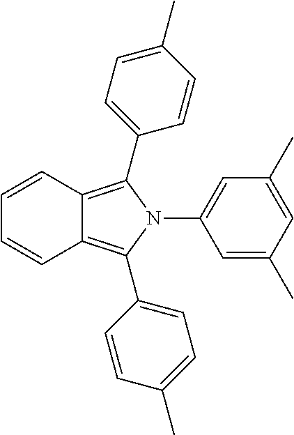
C1=C(C)C=C(C)C=C1N1C(C2=CC=C(C)C=C2)=C2C(=C1C1=CC=C(C)C=C1)C=CC=C2
